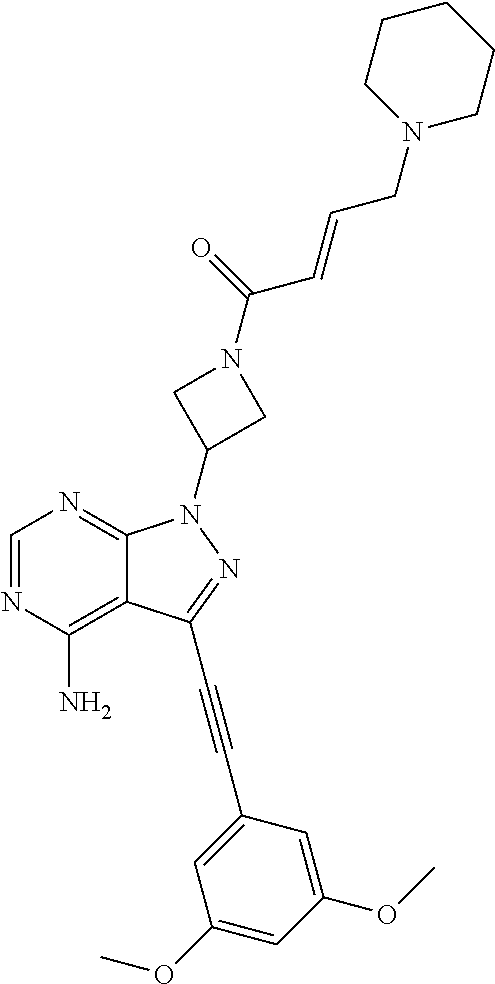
C1=NC(N)=C2C(=N1)N(C1CN(C(=O)C=CCN3CCCCC3)C1)N=C2C#CC1=CC(OC)=CC(OC)=C1
